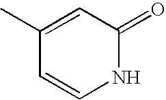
C1(C)=CC(=O)NC=C1
